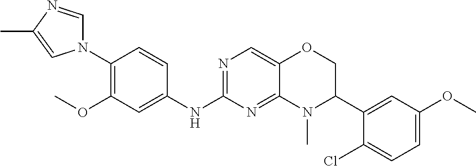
N1(C2=C(OC)C=C(NC3=NC=C4C(=N3)N(C)C(C3=CC(OC)=CC=C3Cl)CO4)C=C2)C=NC(C)=C1
